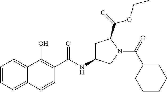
C1=CC=C2C(=C1)C(O)=C(C(NC1CC(C(=O)OCC)N(C(C3CCCCC3)=O)C1)=O)C=C2
